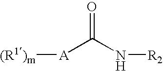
[(R1)m][A]C(N[R2])=O
